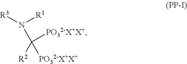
C([PO32-X+X+])([R2])([PO32-X+X+])N([R1])[R3]
